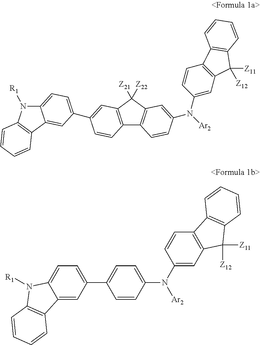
C12=C(C([Z21])([Z22])C3=C1C=CC(N([Ar2])C1=CC4=C(C=C1)C1=C(C4([Z11])[Z12])C=CC=C1)=C3)C=C(C1=CC=C3N([R1])C4=C(C3=C1)C=CC=C4)C=C2.C12=CC(C3=CC=C(N([Ar2])C4=CC5=C(C=C4)C4=C(C5([Z11])[Z12])C=CC=C4)C=C3)=CC=C1N([R1])C1=C2C=CC=C1
